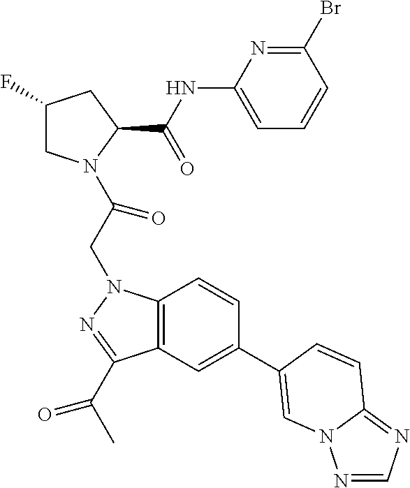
C1(F)CN(C(CN2C3=C(C(C(C)=O)=N2)C=C(C2=CN4N=CN=C4C=C2)C=C3)=O)C(C(NC2=CC=CC(Br)=N2)=O)C1
